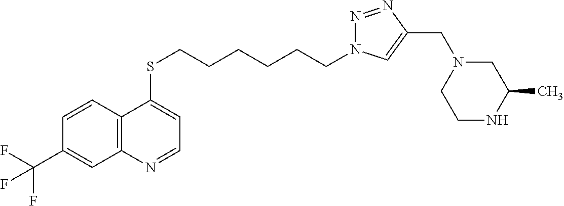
C12=C(C=CC(C(F)(F)F)=C1)C(SCCCCCCN1N=NC(CN3CCNC(C)C3)=C1)=CC=N2
